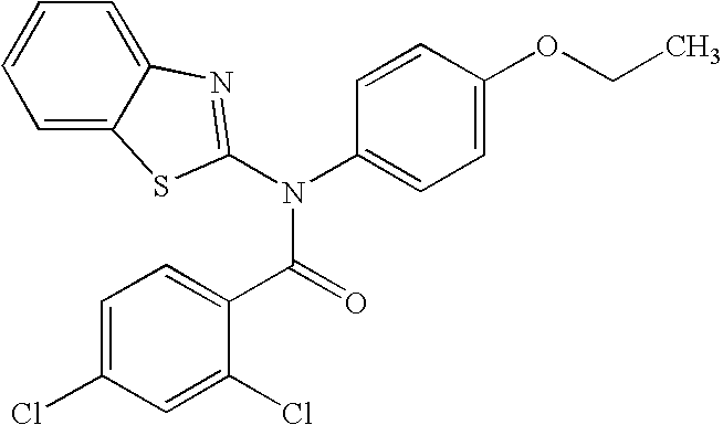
C1=C2C(=CC=C1)N=C(N(C1=CC=C(OCC)C=C1)C(=O)C1=CC=C(Cl)C=C1Cl)S2
